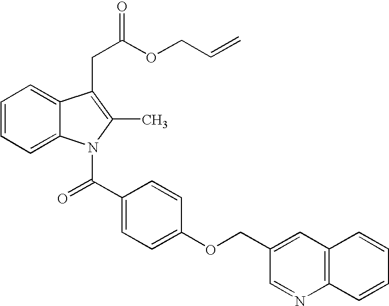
C1=CC=C2C(=C1)C(CC(OCC=C)=O)=C(C)N2C(C1=CC=C(OCC2=CC3=C(N=C2)C=CC=C3)C=C1)=O
